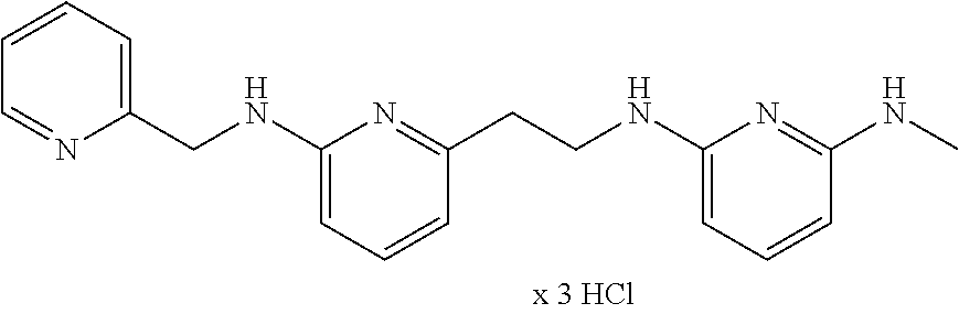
C1(CNC2=CC=CC(CCNC3=CC=CC(NC)=N3)=N2)=CC=CC=N1
